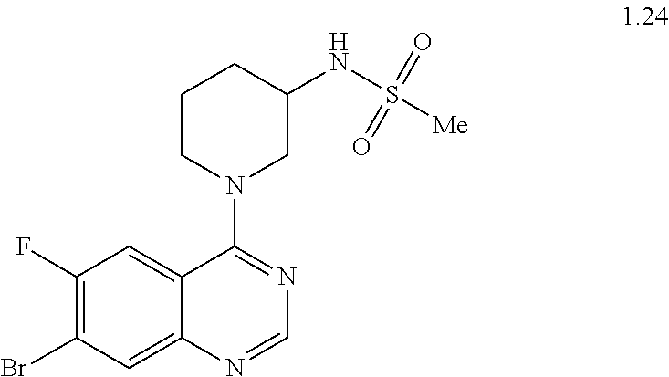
C1(F)=C(Br)C=C2C(=C1)C(N1CC(NS([Me])(=O)=O)CCC1)=NC=N2
